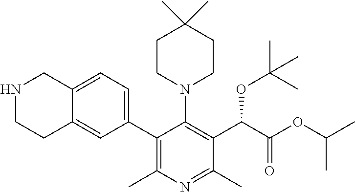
C1(C2=CC=C3C(=C2)CCNC3)=C(C)N=C(C)C(C(C(OC(C)C)=O)OC(C)(C)C)=C1N1CCC(C)(C)CC1
